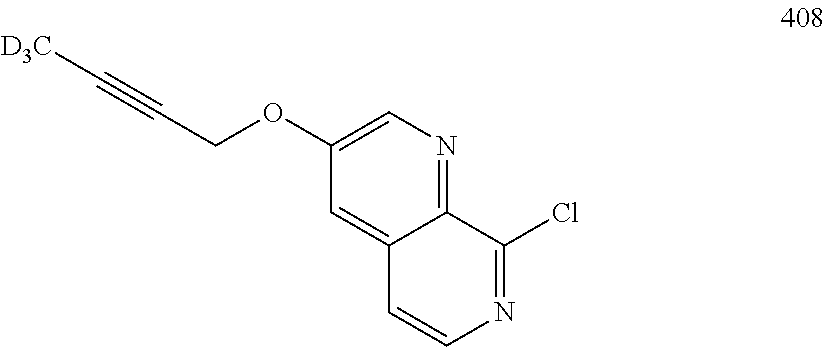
C12=NC=C(OCC#C[D3C])C=C1C=CN=C2Cl
